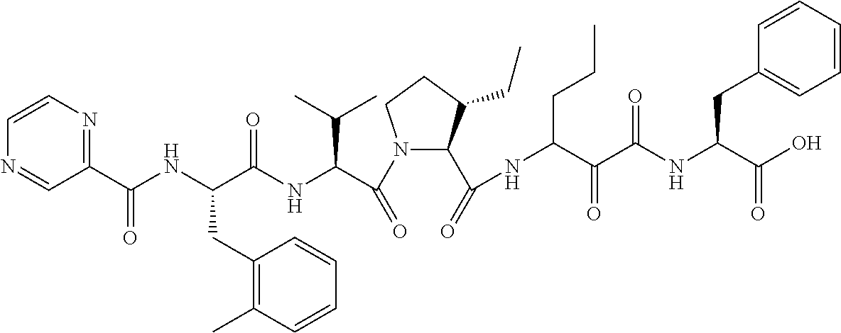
N1(C(C(NC(C(NC(C2=NC=CN=C2)=O)CC2=C(C)C=CC=C2)=O)C(C)C)=O)C(C(=O)NC(CCC)C(=O)C(=O)NC(CC2=CC=CC=C2)C(=O)O)C(CC)CC1
